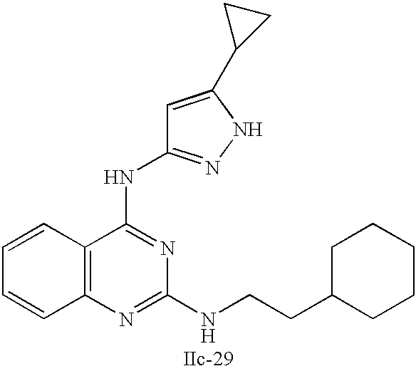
C12=C(N=C(NCCC3CCCCC3)N=C1NC1=NNC(C3CC3)=C1)C=CC=C2
